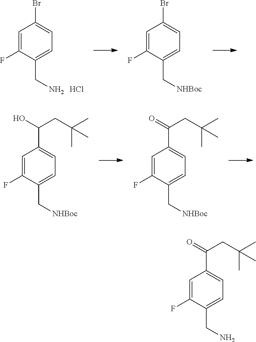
C1=C(F)C(CN)=CC=C1Br.Cl.C1=C(F)C(C[NHBoc])=CC=C1Br.C1=C(F)C(C[NHBoc])=CC=C1C(O)CC(C)(C)C.C1=C(F)C(C[NHBoc])=CC=C1C(=O)CC(C)(C)C.C1=C(F)C(CN)=CC=C1C(=O)CC(C)(C)C
